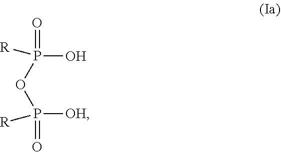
OP(OP([OH])([R])=O)(=O)[R]
